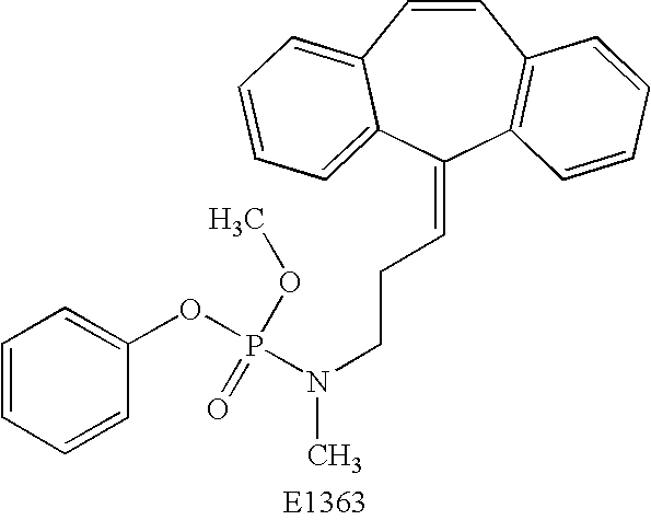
C1=CC2=CC=CC=C2C(=CCCN(C)P(OC2=CC=CC=C2)(=O)OC)C2=C1C=CC=C2
